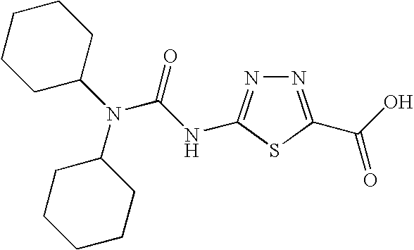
N1=C(C(=O)O)SC(NC(N(C2CCCCC2)C2CCCCC2)=O)=N1
